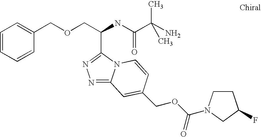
C(C(NC(C(C)(N)C)=O)C1=NN=C2N1C=CC(COC(=O)N1CCC(F)C1)=C2)OCC1=CC=CC=C1
